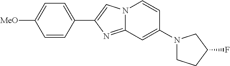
C1(C2=CN3C(=N2)C=C(N2CCC(F)C2)C=C3)=CC=C([MeO])C=C1
